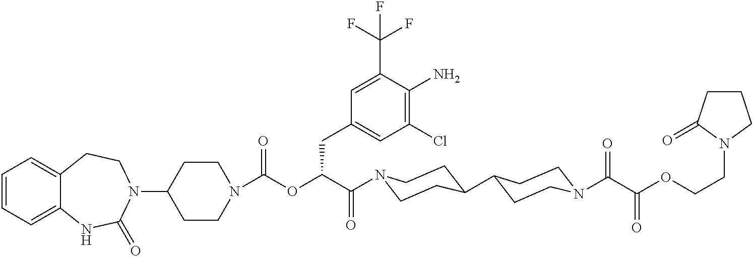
C1=CC=C2C(=C1)CCN(C1CCN(C(OC(C(=O)N3CCC(C4CCN(C(=O)C(OCCN5CCCC5=O)=O)CC4)CC3)CC3=CC(Cl)=C(N)C(C(F)(F)F)=C3)=O)CC1)C(=O)N2
